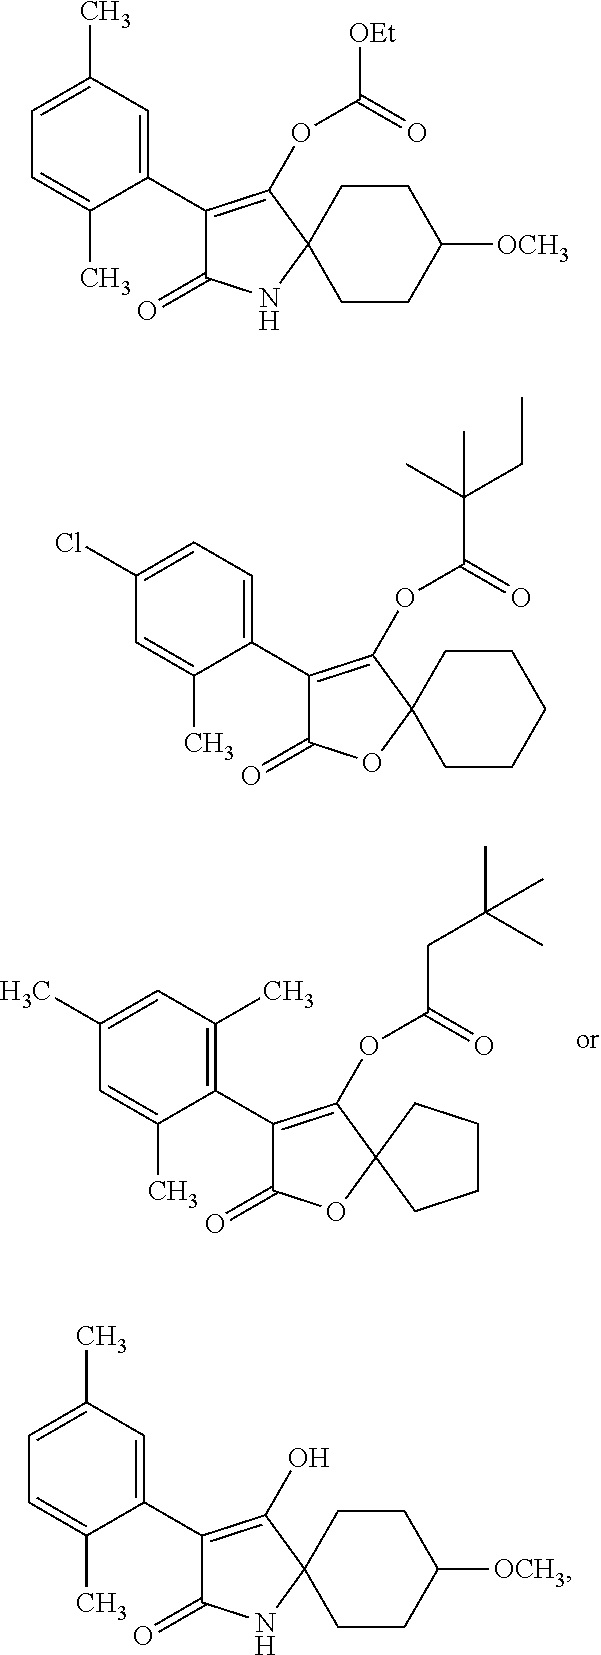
C1(C2=C(OC(CC(C)(C)C)=O)C3(OC2=O)CCCC3)=C(C)C=C(C)C=C1C.C1(C2=C(OC([OEt])=O)C3(NC2=O)CCC([OCH3])CC3)=CC(C)=CC=C1C.C1(C2=C(OC(C(C)(CC)C)=O)C3(OC2=O)CCCCC3)=CC=C(Cl)C=C1C.C1(C2=C(O)C3(NC2=O)CCC([OCH3])CC3)=CC(C)=CC=C1C
